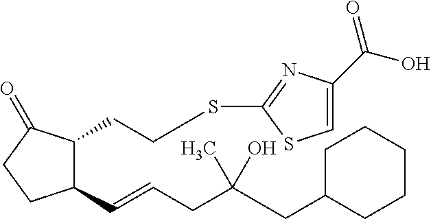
C1(CCSC2=NC(C(O)=O)=CS2)C(=O)CCC1C=CCC(CC1CCCCC1)(O)C
